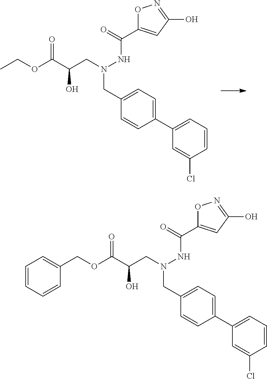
C1=C(Cl)C=CC=C1C1=CC=C(CN(CC(C(OCC2=CC=CC=C2)=O)O)NC(C2=CC(O)=NO2)=O)C=C1.C1=C(Cl)C=CC=C1C1=CC=C(CN(CC(C(OCC)=O)O)NC(C2=CC(O)=NO2)=O)C=C1
